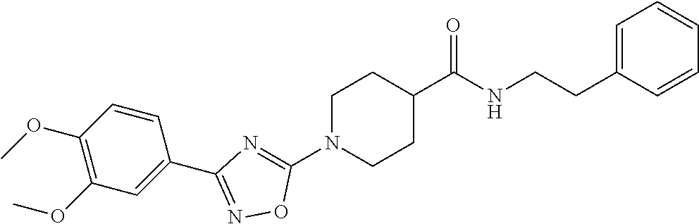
C1N(C2=NC(C3=CC(OC)=C(OC)C=C3)=NO2)CCC(C(NCCC2=CC=CC=C2)=O)C1
